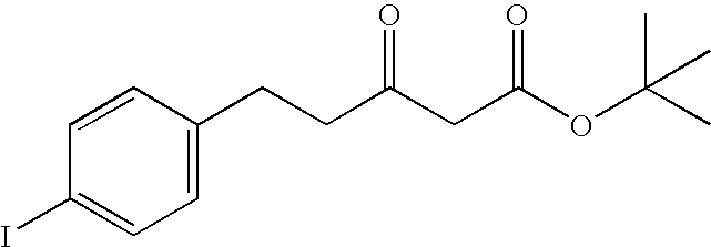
C1=C(CCC(CC(OC(C)(C)C)=O)=O)C=CC(I)=C1
